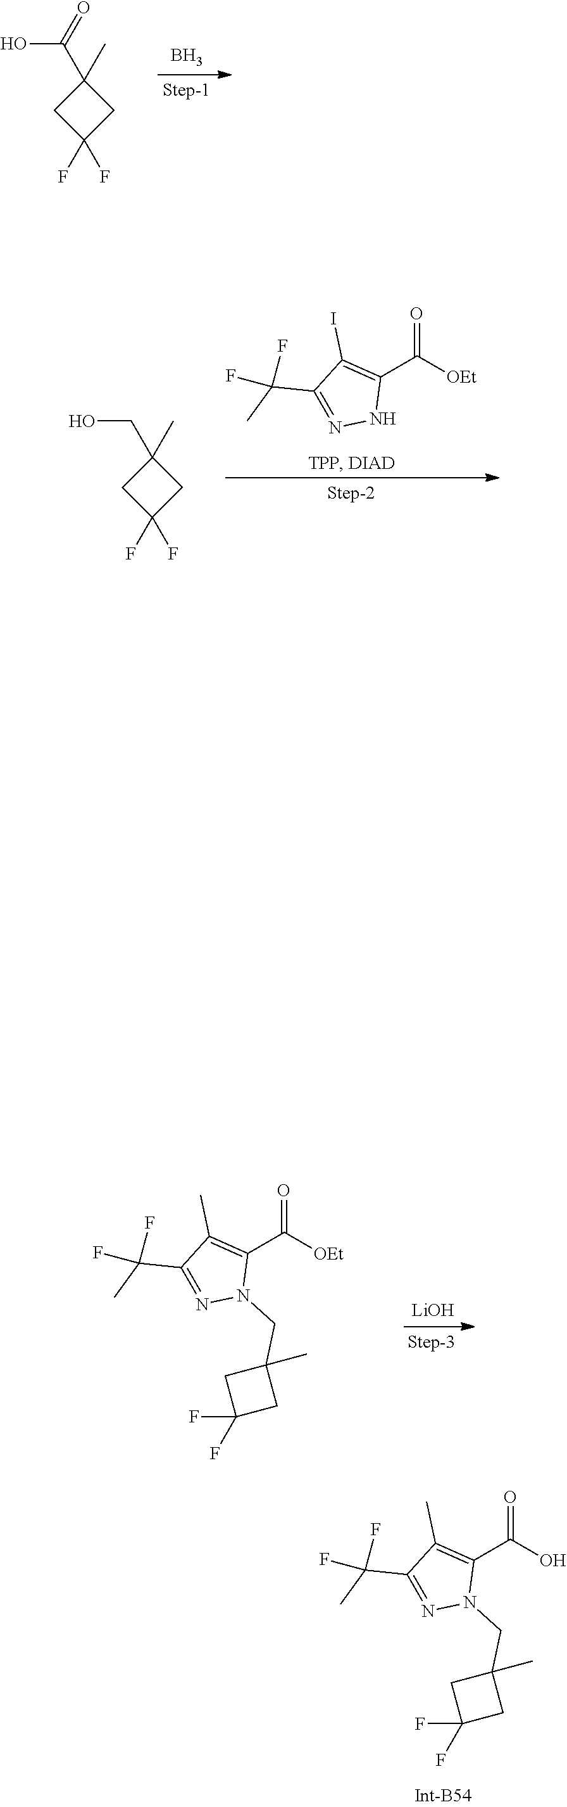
B.OC(=O)C1(C)CC(F)(F)C1.C1(C([OEt])=O)=C(I)C(C(C)(F)F)=NN1.OCC1(C)CC(F)(F)C1.[LiOH].C1(C([OEt])=O)=C(C)C(C(C)(F)F)=NN1CC1(C)CC(F)(F)C1.C1(C(O)=O)=C(C)C(C(C)(F)F)=NN1CC1(C)CC(F)(F)C1
